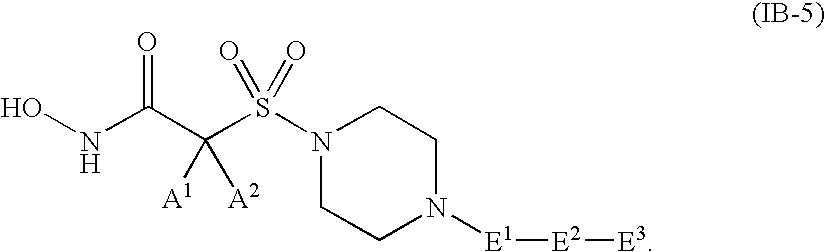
ONC(C(S(N1CCN([E1][E2][E3])CC1)(=O)=O)([A1])[A2])=O
